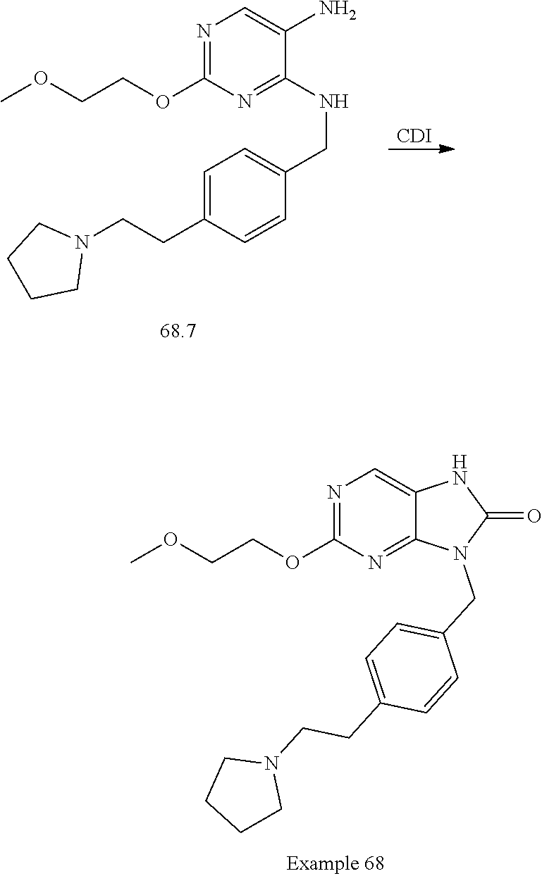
[CDI].C(NC1=NC(OCCOC)=NC=C1N)C1=CC=C(CCN2CCCC2)C=C1.C12=NC(OCCOC)=NC=C1NC(=O)N2CC1=CC=C(CCN2CCCC2)C=C1
